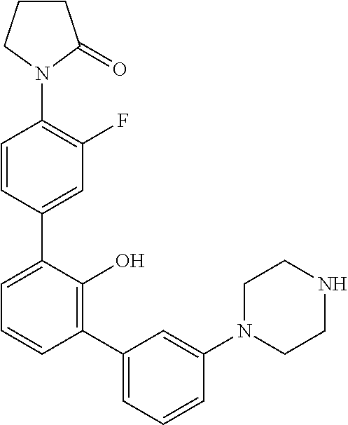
C1(N2C(=O)CCC2)=C(F)C=C(C2=CC=CC(C3=CC=CC(N4CCNCC4)=C3)=C2O)C=C1
